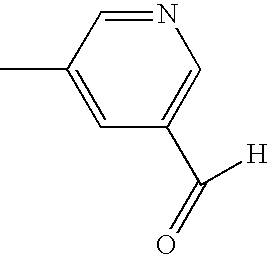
C1(C)=CC(C(=O)[H])=CN=C1
